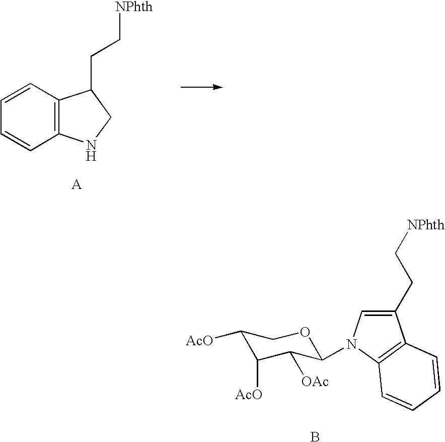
C12=C(C=CC=C1)C(CC[NPhth])CN2.C1([AcO])C([AcO])C([OAc])C(N2C=C(CC[NPhth])C3=C2C=CC=C3)OC1.B
